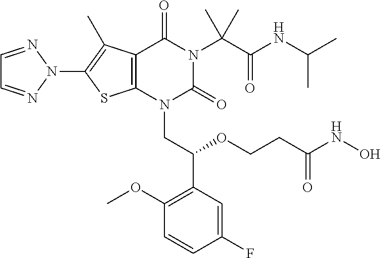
C12=C(N(CC(C3=C(OC)C=CC(F)=C3)OCCC(NO)=O)C(=O)N(C(C(NC(C)C)=O)(C)C)C1=O)SC(N1N=CC=N1)=C2C
